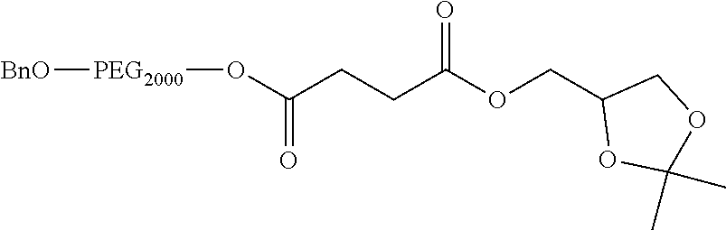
O(C(CCC(OCC1OC(C)(C)OC1)=O)=O)[PEG2000][BnO]
